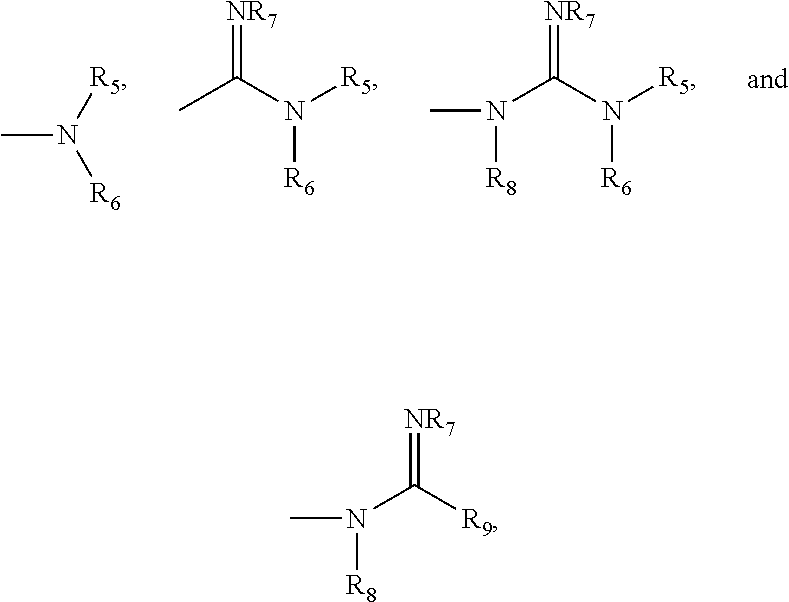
CN([R5])[R6].[NR7]=C(C)N([R6])[R5].[NR7]=C(N(C)[R8])N([R6])[R5].[NR7]=C(N([R8])C)[R9]
